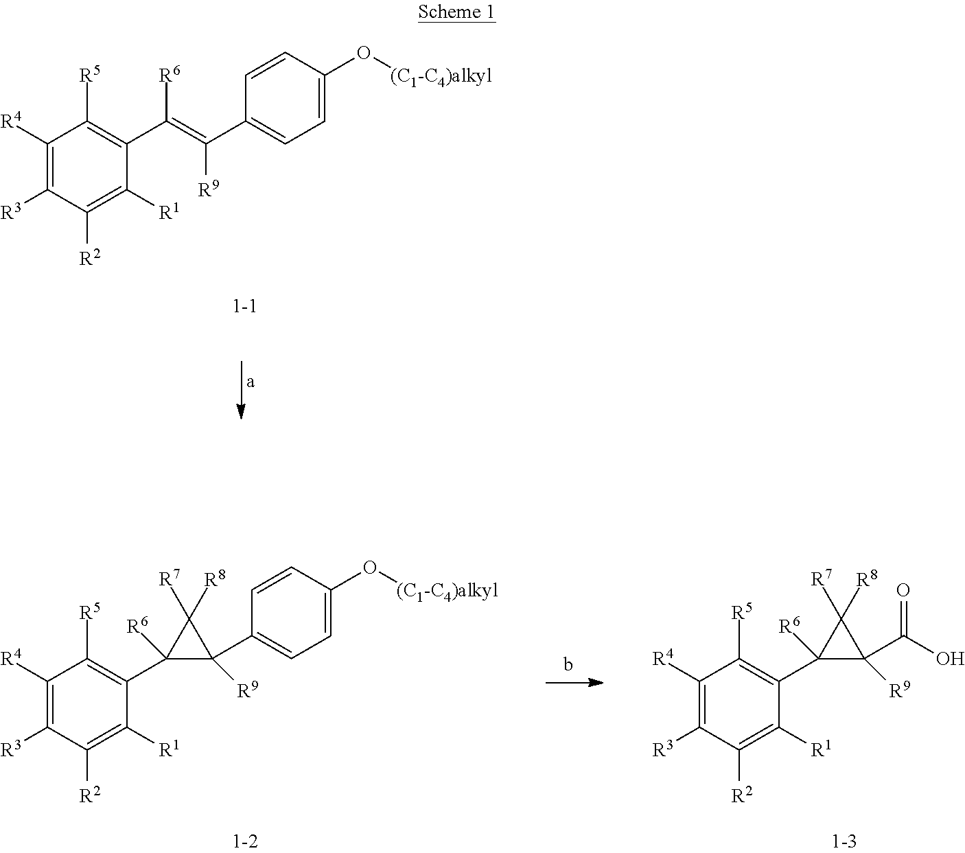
C1([R4])=C([R3])C([R2])=C([R1])C(C([R6])=C(C2=CC=C(O[(C1-C4)alkyl])C=C2)[R9])=C1[R5].C1([R4])=C([R3])C([R2])=C([R1])C(C2([R6])C(C3=CC=C(O[(C1-C4)alkyl])C=C3)([R9])C2([R7])[R8])=C1[R5].C1([R4])=C([R3])C([R2])=C([R1])C(C2([R6])C(C(O)=O)([R9])C2([R7])[R8])=C1[R5]
